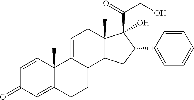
C1=CC(C2CC3C(C)(C2(C(=O)CO)O)CC=C2C3CCC3=CC(=O)C=CC23C)=CC=C1
